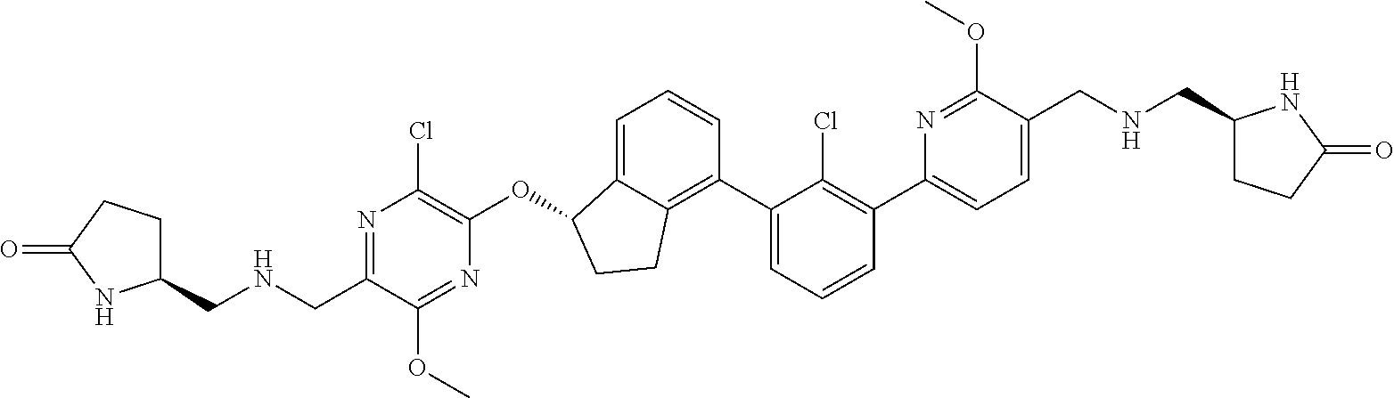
C1=C(C2=C(Cl)C(C3=C4C(=CC=C3)C(OC3=C(Cl)N=C(CNCC5CCC(=O)N5)C(OC)=N3)CC4)=CC=C2)N=C(OC)C(CNCC2CCC(=O)N2)=C1
